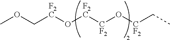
O([CF2][CF2]O[CF2]CC)[CF2]COC
